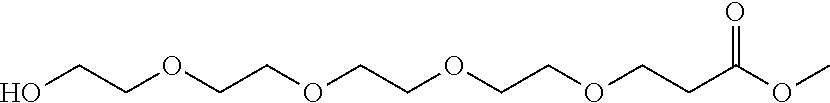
OCCOCCOCCOCCOCCC(=O)OC
